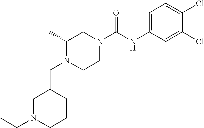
C1N(CC)CCCC1CN1CCN(C(NC2=CC=C(Cl)C(Cl)=C2)=O)CC1C
